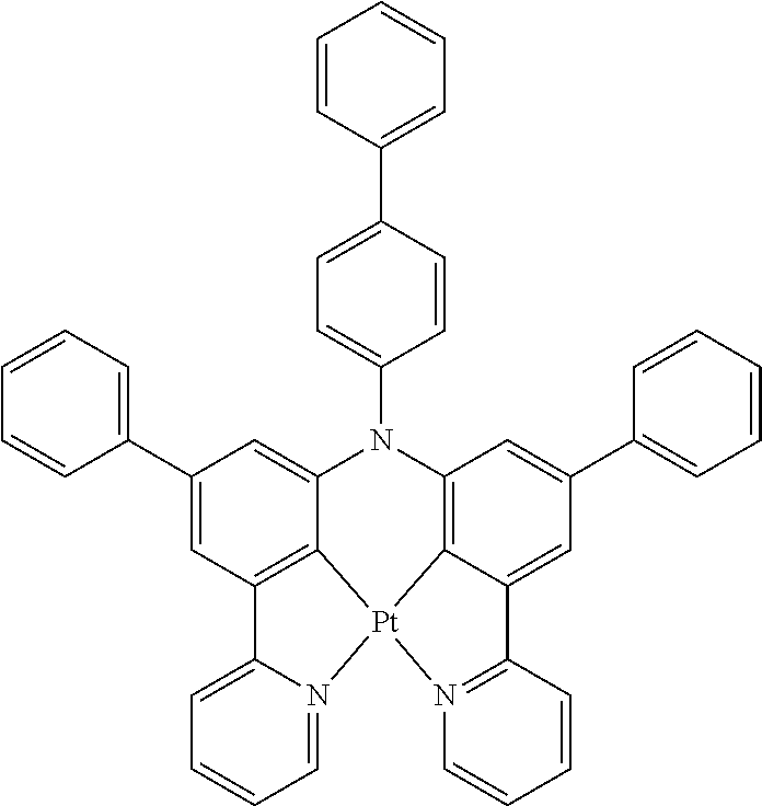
N1(C2=CC=C(C3=CC=CC=C3)C=C2)C2=C3C(=CC(C4=CC=CC=C4)=C2)C2=N([Pt]34C3=C(C=C(C5=CC=CC=C5)C=C13)C1=CC=CC=N14)C=CC=C2
